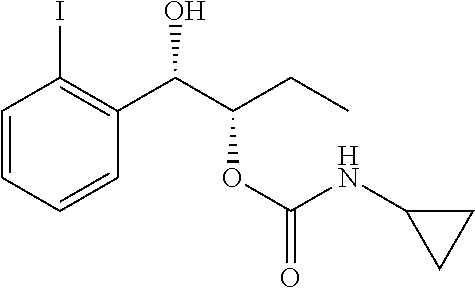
C1=CC=CC(C(C(CC)OC(=O)NC2CC2)O)=C1I
